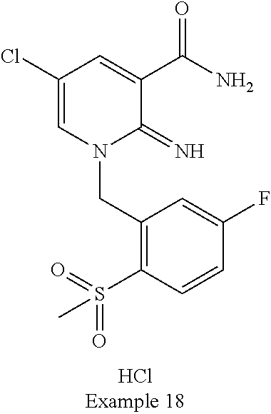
C(N1C(=N)C(C(N)=O)=CC(Cl)=C1)C1=C(S(=O)(=O)C)C=CC(F)=C1
